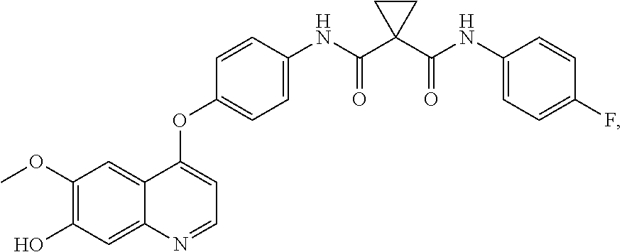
C1(OC)=C(O)C=C2C(=C1)C(OC1=CC=C(NC(C3(C(NC4=CC=C(F)C=C4)=O)CC3)=O)C=C1)=CC=N2
